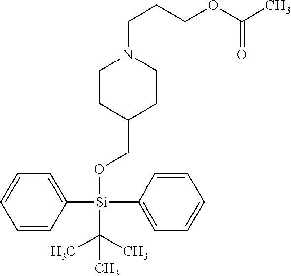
C(CCOC(C)=O)N1CCC(CO[Si](C2=CC=CC=C2)(C2=CC=CC=C2)C(C)(C)C)CC1
